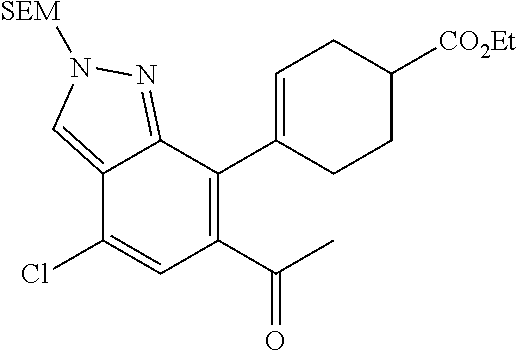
C(C1=C(C2=CCC([CO2Et])CC2)C2=NN([SEM])C=C2C(Cl)=C1)(C)=O
